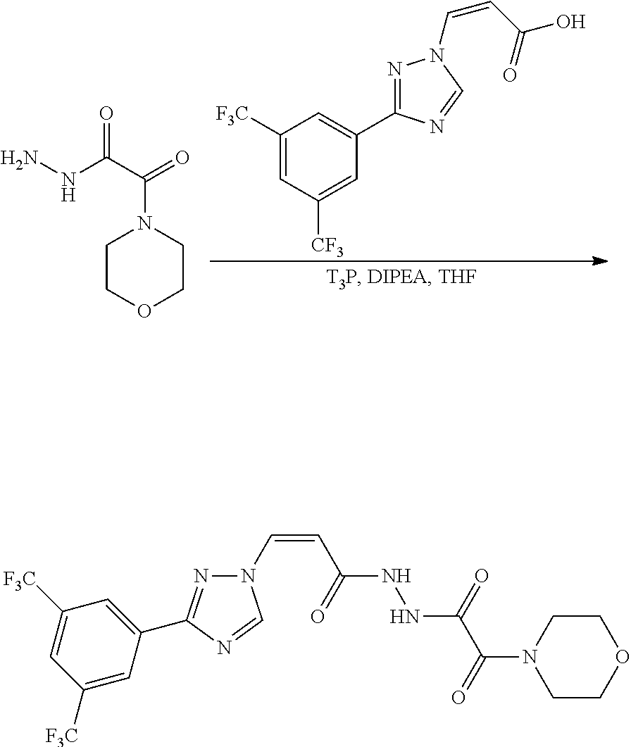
C1COCCN1C(C(NN)=O)=O.C1([F3C])=CC([CF3])=CC(C2=NN(C=CC(O)=O)C=N2)=C1.C1COCCN1C(=O)C(=O)NNC(C=CN1N=C(C2=CC([F3C])=CC([F3C])=C2)N=C1)=O
